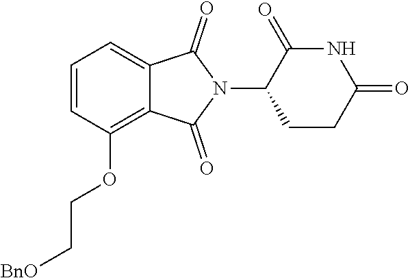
C1=CC(OCC[BnO])=C2C(=C1)C(=O)N(C1C(=O)NC(=O)CC1)C2=O
